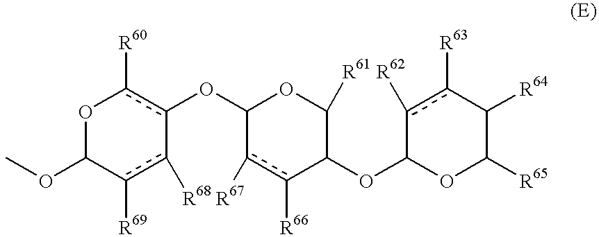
c1([R67])c([R66])C(OC2c([R62])c([R63])C([R64])C([R65])O2)C([R61])OC1Oc1c([R60])OC(OC)c([R69])c-1[R68]
